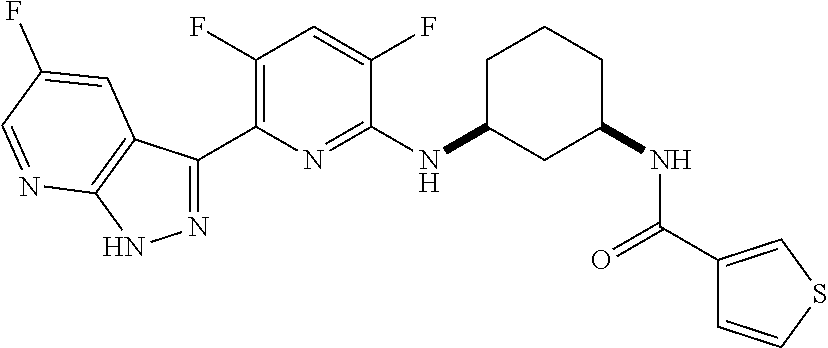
C1(C2=C(F)C=C(F)C(NC3CC(NC(C4=CSC=C4)=O)CCC3)=N2)=NNC2=C1C=C(F)C=N2
